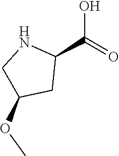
OC(=O)C1NCC(OC)C1
